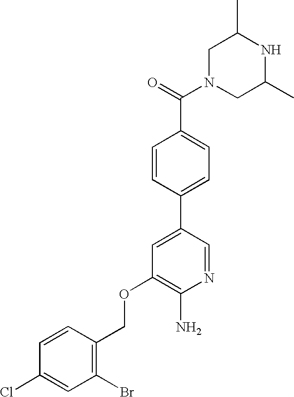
C1N(C(=O)C2=CC=C(C3=CC(OCC4=C(Br)C=C(Cl)C=C4)=C(N)N=C3)C=C2)CC(C)NC1C
